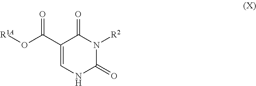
N1([R2])C(=O)C(C(=O)O[R1A])=CNC1=O
